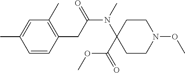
C1=CC(CC(N(C)C2(C(=O)OC)CCN(OC)CC2)=O)=C(C)C=C1C
